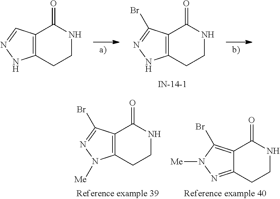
C12=C(CCNC1=O)N([Me])N=C2Br.C12=C(Br)N([Me])N=C1CCNC2=O.C12=C(CCNC1=O)NN=C2Br.C12=C(CCNC1=O)NN=C2
